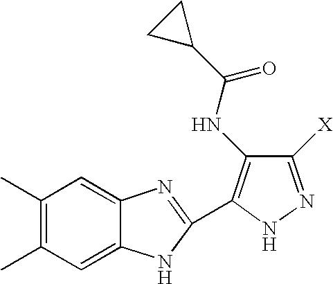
C1(C)=C(C)C=C2C(=C1)N=C(C1=C(NC(C3CC3)=O)C([X])=NN1)N2
